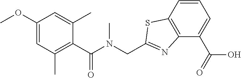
C1(C(N(CC2=NC3=C(S2)C=CC=C3C(O)=O)C)=O)=C(C)C=C(OC)C=C1C
